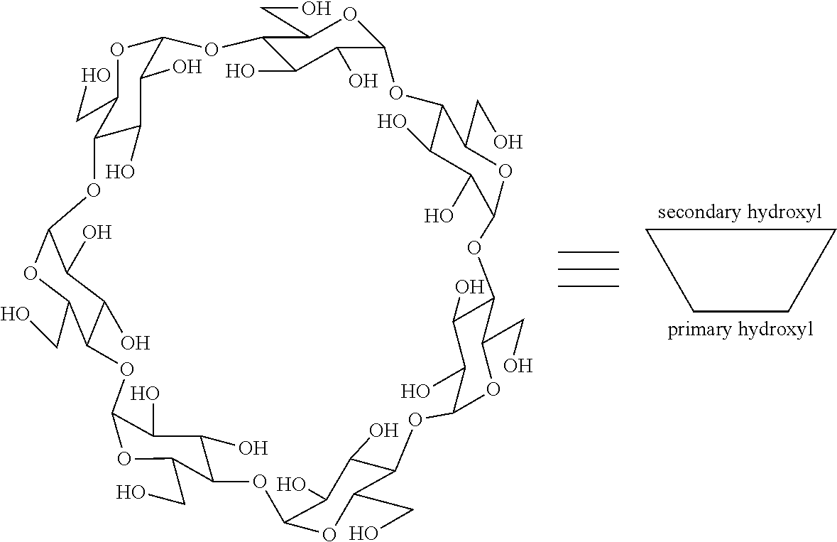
C1CCC1.C12C(O)C(O)C(OC1CO)OC1C(O)C(O)C(OC3C(O)C(O)C(OC3CO)OC3C(O)C(O)C(OC3CO)OC3C(O)C(O)C(OC3CO)OC3C(O)C(O)C(OC4C(CO)OC(O2)C(O)C4O)OC3CO)OC1CO
